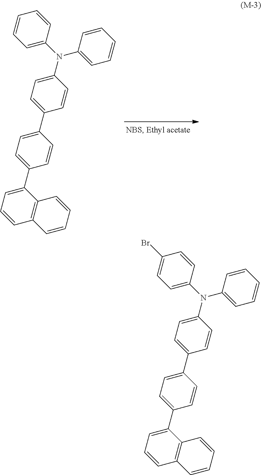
C1=C(N(C2=CC=C(C3=CC=C(C4=CC=CC5=C4C=CC=C5)C=C3)C=C2)C2=CC=CC=C2)C=CC=C1.C1=C(N(C2=CC=C(C3=CC=C(C4=CC=CC5=C4C=CC=C5)C=C3)C=C2)C2=CC=CC=C2)C=CC(Br)=C1
